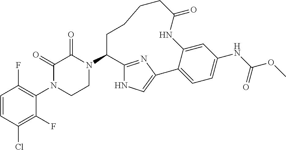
C1=CC(Cl)=C(F)C(N2CCN(C3CCCCC(=O)NC4=CC(NC(OC)=O)=CC=C4C4=CNC3=N4)C(=O)C2=O)=C1F
